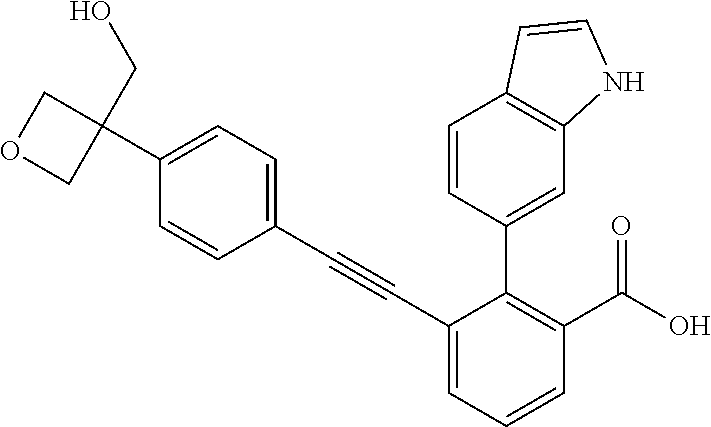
C1=CC(C#CC2=CC=CC(C(O)=O)=C2C2=CC3=C(C=C2)C=CN3)=CC=C1C1(CO)COC1
